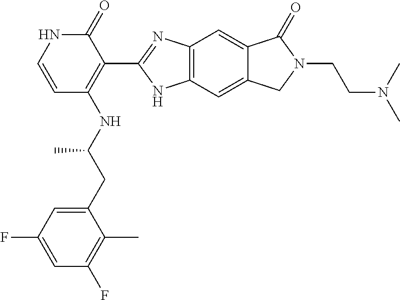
C12=C(C=C3C(=C1)C(=O)N(CCN(C)C)C3)NC(C1=C(NC(C)CC3=CC(F)=CC(F)=C3C)C=CNC1=O)=N2
